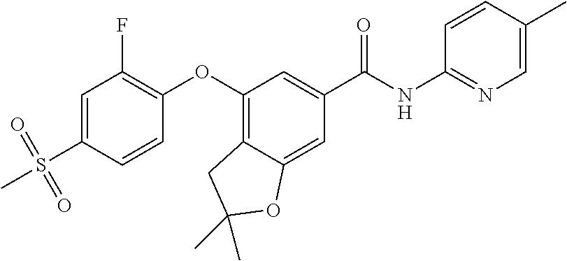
C1=C(S(=O)(=O)C)C=CC(OC2=C3C(=CC(C(NC4=NC=C(C)C=C4)=O)=C2)OC(C)(C)C3)=C1F
